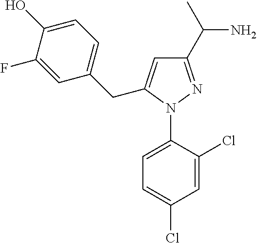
C1=C(N2N=C(C(N)C)C=C2CC2=CC=C(O)C(F)=C2)C(Cl)=CC(Cl)=C1
